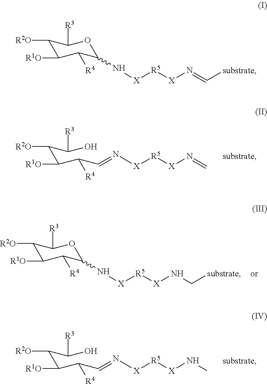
C1([R2O])C([R1O])C([R4])C(N[X][R5][X]NC[substrate])OC1[R3].C(C(C([R4])C=N[X][R5][X]N=C)[R1O])(C(O)[R3])[R2O].[substrate].C(C(C([R4])C=N[X][R5][X]NC)[R1O])(C(O)[R3])[R2O].[substrate].C1([R2O])C([R1O])C([R4])C(N[X][R5][X]N=C[substrate])OC1[R3]
